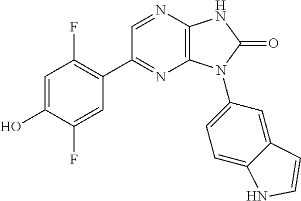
C1=C(O)C(F)=CC(C2=NC3=C(N=C2)NC(=O)N3C2=CC=C3C(=C2)C=CN3)=C1F
